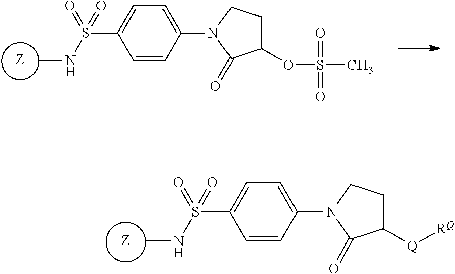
[Z].C1(S(NC)(=O)=O)=CC=C(N2C(=O)C(OS(=O)(=O)C)CC2)C=C1.[Z].C1(S(NC)(=O)=O)=CC=C(N2C(=O)C([Q][RQ])CC2)C=C1
